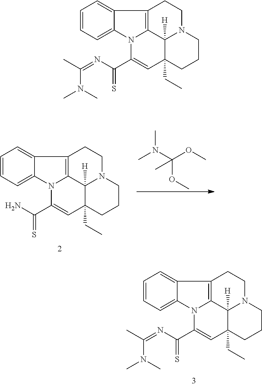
C1=CC=C2C(=C1)C1=C3N2C(C(N=C(C)N(C)C)=S)=CC2(CC)C3([H])N(CC1)CCC2.CN(C(OC)(OC)C)C.C1=CC=C2C(=C1)C1=C3N2C(C(N)=S)=CC2(CC)C3([H])N(CC1)CCC2.C1=CC=C2C(=C1)C1=C3N2C(C(N=C(C)N(C)C)=S)=CC2(CC)C3([H])N(CC1)CCC2
